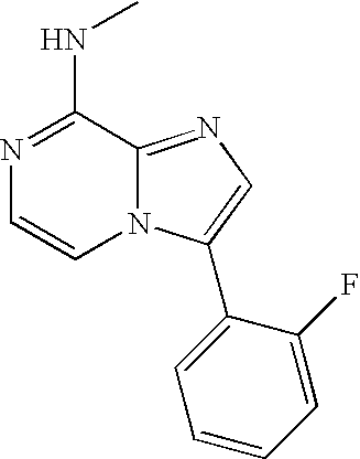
N1=C(NC)C2=NC=C(C3=CC=CC=C3F)N2C=C1
